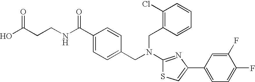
C(CCNC(C1=CC=C(CN(CC2=C(Cl)C=CC=C2)C2=NC(C3=CC=C(F)C(F)=C3)=CS2)C=C1)=O)(O)=O
